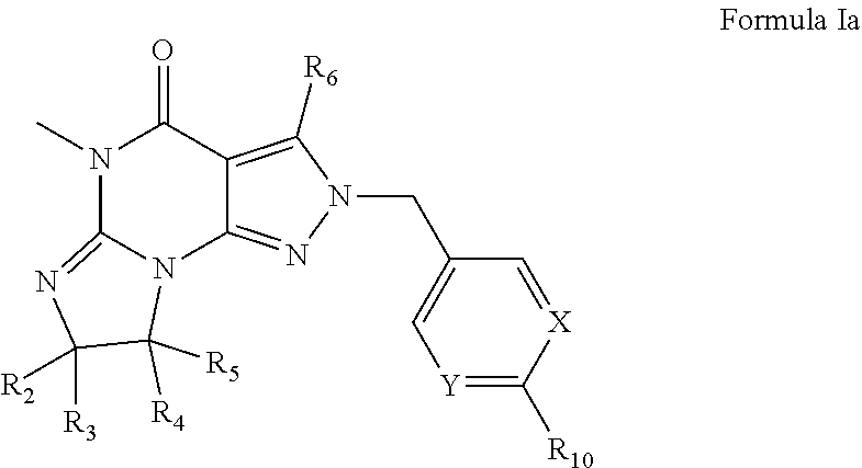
N1(C)C2=NC([R2])([R3])C([R5])([R4])N2C2=NN(CC3=C[Y]=C([R10])[X]=C3)C([R6])=C2C1=O
